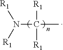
C(N([R1])[R1])(C)([R1])[R1]
